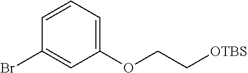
C1(OCC[OTBS])=CC=CC(Br)=C1
